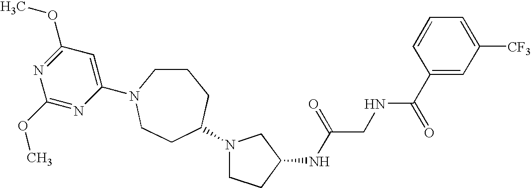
C1(OC)=NC(N2CCCC(N3CCC(NC(CNC(C4=CC([CF3])=CC=C4)=O)=O)C3)CC2)=CC(OC)=N1
